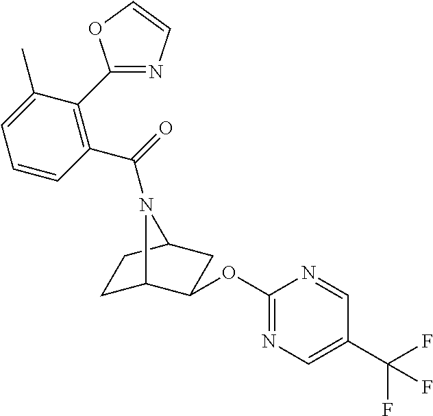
C1C2C(OC3=NC=C(C(F)(F)F)C=N3)CC(C1)N2C(=O)C1=C(C2=NC=CO2)C(C)=CC=C1
